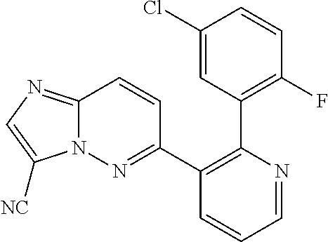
C1(Cl)=CC(C2=C(C3=NN4C(=NC=C4[NC])C=C3)C=CC=N2)=C(F)C=C1
